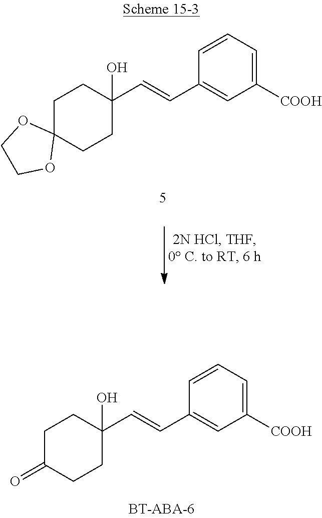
C1C2(CCC(C=CC3=CC([COOH])=CC=C3)(O)C1)OCCO2.C1C(=O)CCC(C=CC2=CC([COOH])=CC=C2)(O)C1
